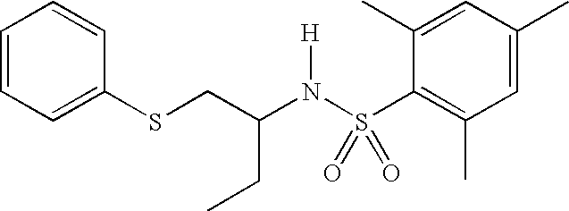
C1=CC=C(SCC(N(S(C2=C(C)C=C(C)C=C2C)(=O)=O)[H])CC)C=C1
